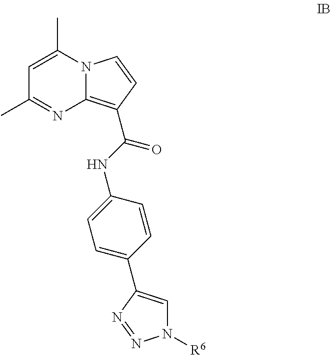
C1=C(C)N2C(=C(C(=O)NC3=CC=C(C4=CN([R6])N=N4)C=C3)C=C2)N=C1C
